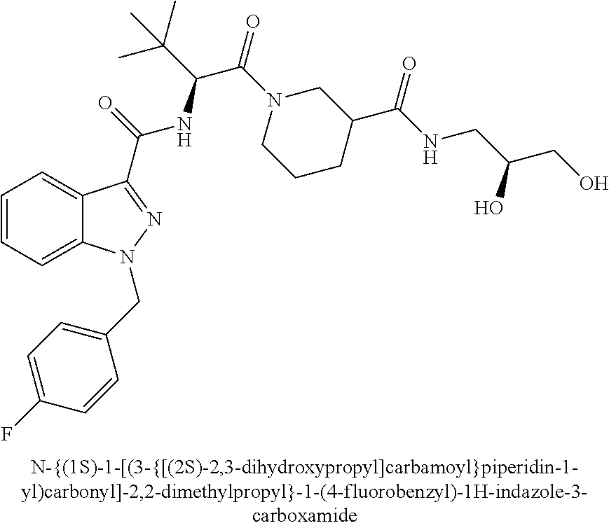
C1=CC=C2C(=C1)C(C(=O)NC(C(C)(C)C)C(N1CCCC(C(NCC(CO)O)=O)C1)=O)=NN2CC1=CC=C(F)C=C1
